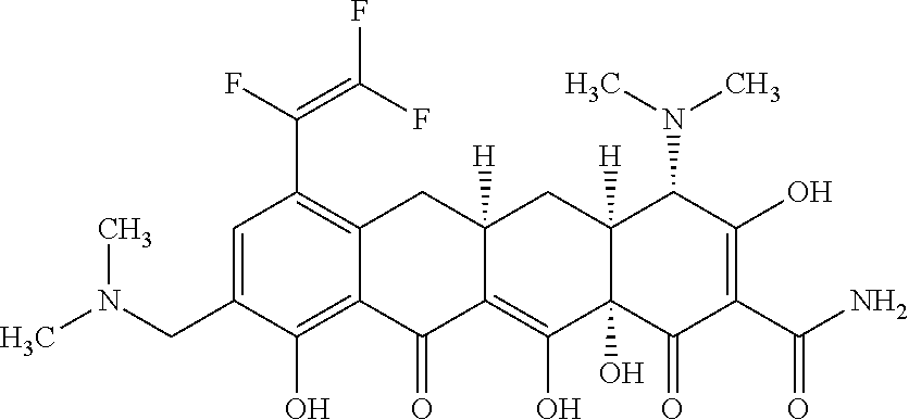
C1=C(CN(C)C)C(O)=C2C(=C1C(F)=C(F)F)CC1([H])C(=C(O)C3(O)C([H])(C1)C(N(C)C)C(O)=C(C(N)=O)C3=O)C2=O
